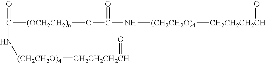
[CH2CH2CH2CH]([(CH2CH2O)4]NC(O[(OCH2CH2)n]C(=O)N[(CH2CH2O)4][CH2CH2CH2CH]=O)=O)=O
